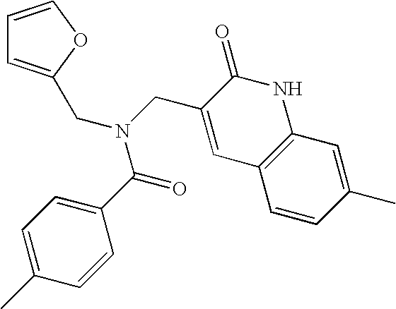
C1=COC(CN(CC2=CC3=C(NC2=O)C=C(C)C=C3)C(=O)C2=CC=C(C)C=C2)=C1
